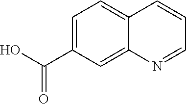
C1(C(O)=O)=CC=C2C(=C1)N=CC=C2
